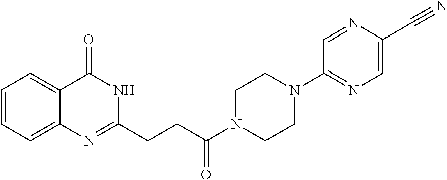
C12=CC=CC=C1C(=O)NC(CCC(N1CCN(C3=NC=C(C#N)N=C3)CC1)=O)=N2
